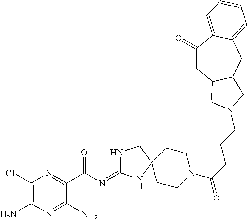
C1(Cl)=C(N)N=C(N)C(C(=O)N=C2NCC3(N2)CCN(C(=O)CCCN2CC4CC(=O)C5=CC=CC=C5CC4C2)CC3)=N1
